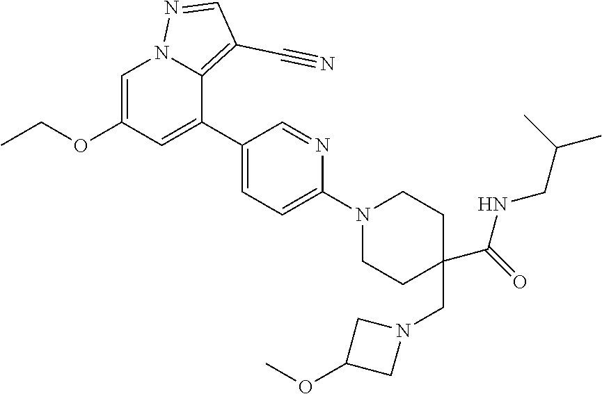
C1=C(OCC)C=C(C2=CC=C(N3CCC(CN4CC(OC)C4)(C(=O)NCC(C)C)CC3)N=C2)C2=C(C#N)C=NN12
